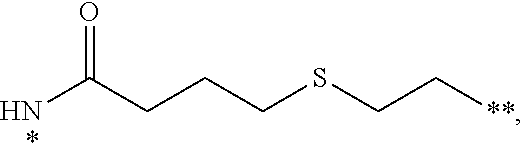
NC(CCCSCC[**])=O
